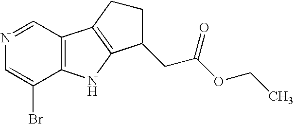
C12=C(C=NC=C1Br)C1=C(N2)C(CC(OCC)=O)CC1
